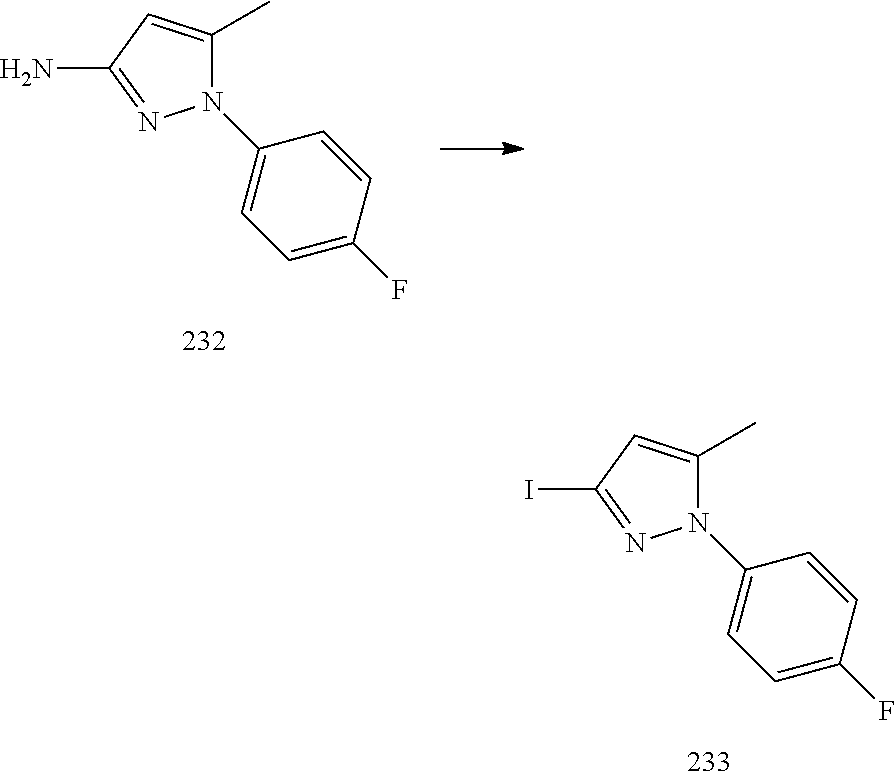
N1(C2=CC=C(F)C=C2)C(C)=CC(I)=N1.N1(C2=CC=C(F)C=C2)C(C)=CC(N)=N1
